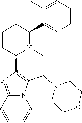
C1CC(C2=C(CN3CCOCC3)N3C(=N2)C=CC=C3)N(C)C(C2=NC=CC=C2C)C1
